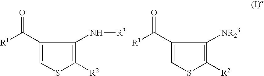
C1(C([R1])=O)=CSC([R2])=C1N[R3].C1(C([R1])=O)=CSC([R2])=C1[NR23]
